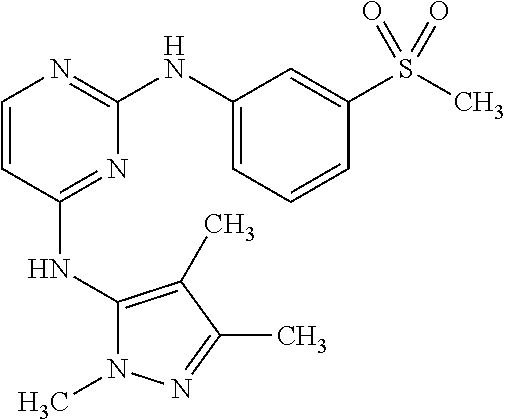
C1=CC(NC2=C(C)C(C)=NN2C)=NC(NC2=CC=CC(S(C)(=O)=O)=C2)=N1
